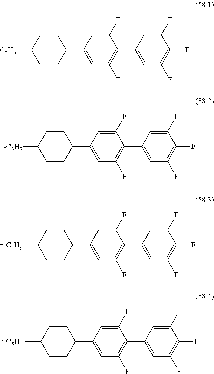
FC1=C(F)C=C(C2=C(F)C=C(C3CCC([n-C5H11])CC3)C=C2F)C=C1F.FC1=C(F)C=C(C2=C(F)C=C(C3CCC([n-C4H9])CC3)C=C2F)C=C1F.FC1=C(F)C=C(C2=C(F)C=C(C3CCC([n-C3H7])CC3)C=C2F)C=C1F.FC1=C(F)C=C(C2=C(F)C=C(C3CCC([C2H5])CC3)C=C2F)C=C1F
